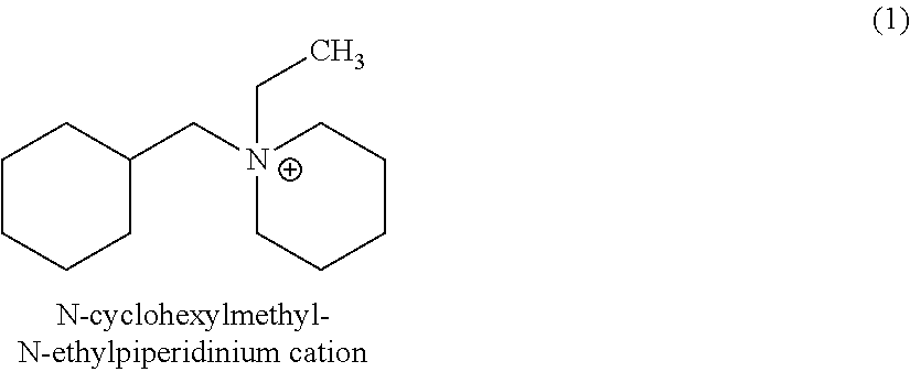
C1(C[N+]2(CC)CCCCC2)CCCCC1
